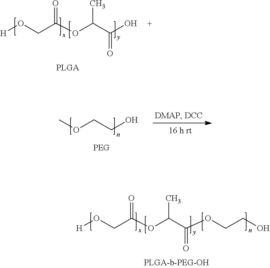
[H]OCC(OC(C(O)=O)C)=O.[H]OCC(OC(C(OCCO)=O)C)=O.COCCO
